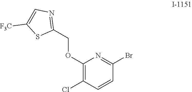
S1C([F3C])=CN=C1COC1=C(Cl)C=CC(Br)=N1
